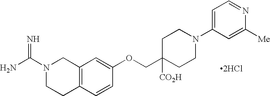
N1(C(N)=N)CCC2=C(C1)C=C(OCC1([CO2H])CCN(C3=CC=NC([Me])=C3)CC1)C=C2.[2HCl]
